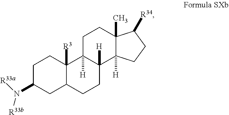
C1C(N([R33a])[R33b])CC2C([R3])(C1)C1([H])C([H])(CC2)C2([H])C(C)(CC1)C([R34])CC2
